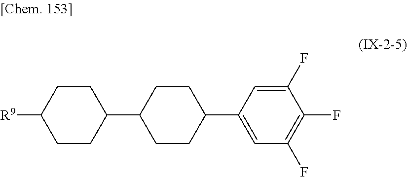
C1CC([R9])CCC1C1CCC(C2=CC(F)=C(F)C(F)=C2)CC1
